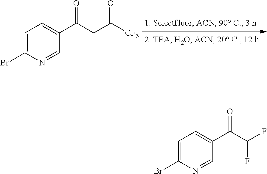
C1=C(Br)N=CC(C(CC([CF3])=O)=O)=C1.C1=C(Br)N=CC(C(C(F)F)=O)=C1
